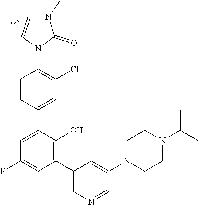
C1=CN(C2=C(Cl)C=C(C3=CC(F)=CC(C4=CN=CC(N5CCN(C(C)C)CC5)=C4)=C3O)C=C2)C(=O)N1C
